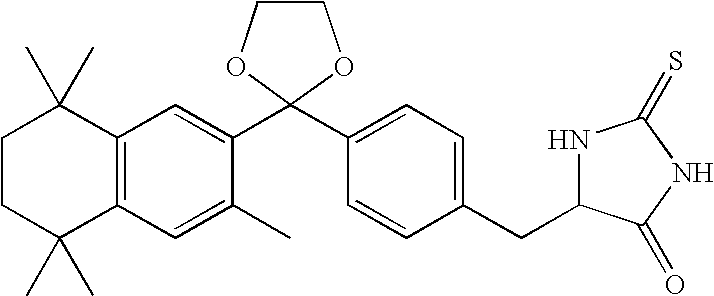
C1CC(C)(C)C2=C(C1(C)C)C=C(C1(C3=CC=C(CC4NC(=S)NC4=O)C=C3)OCCO1)C(C)=C2
